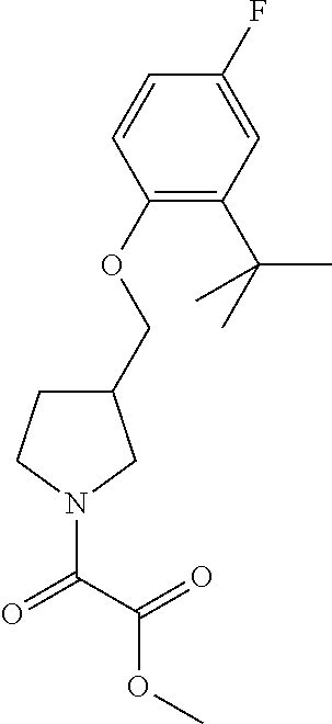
C1(COC2=C(C(C)(C)C)C=C(F)C=C2)CCN(C(=O)C(OC)=O)C1
